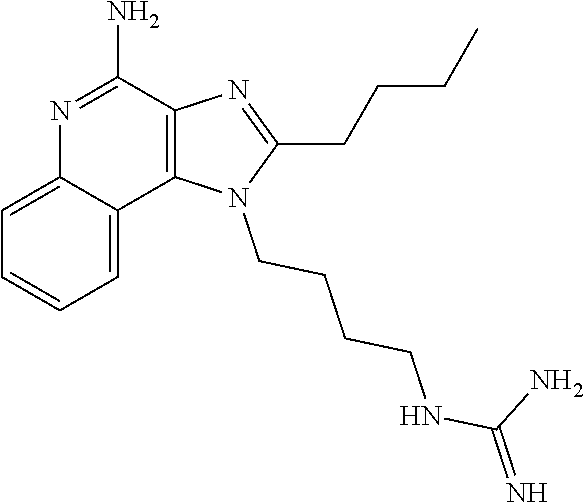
C12=CC=CC=C1C1=C(C(N)=N2)N=C(CCCC)N1CCCCNC(=N)N
